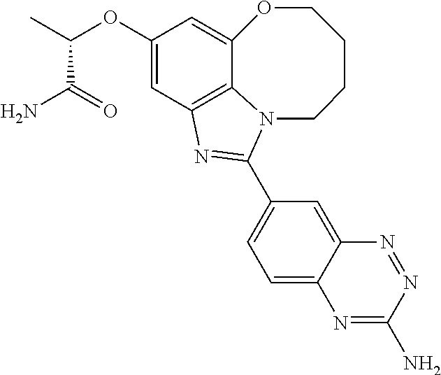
C12=C3C=C(OC(C)C(=O)N)C=C1OCCCCN2C(C1=CC=C2C(=C1)N=NC(N)=N2)=N3
